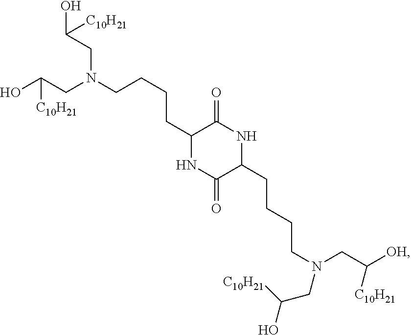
OC(CN(CCCCC1C(=O)NC(CCCCN(CC([OH])[C10H21])CC([C10H21])O)C(=O)N1)CC(O)[C10H21])[C10H21]
